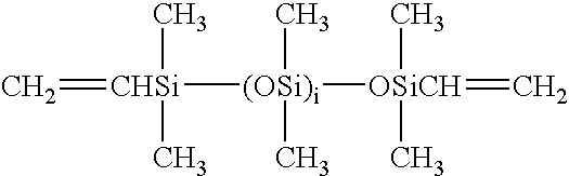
C=[CHSi](C)(C)[(OSi)i]([OSiCH](C)(C)=C)(C)C
